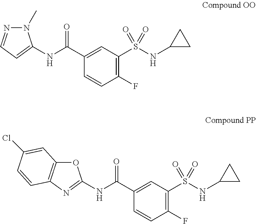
N(C(C1=CC(S(=O)(=O)NC2CC2)=C(F)C=C1)=O)C1=CC=NN1C.N(C(C1=CC(S(=O)(=O)NC2CC2)=C(F)C=C1)=O)C1=NC2=C(O1)C=C(Cl)C=C2
